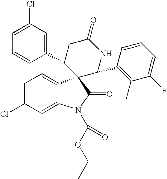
C1=C(Cl)C=C2C(=C1)C1(C(=O)N2C(OCC)=O)C(C2=CC(Cl)=CC=C2)CC(=O)NC1C1=C(C)C(F)=CC=C1
